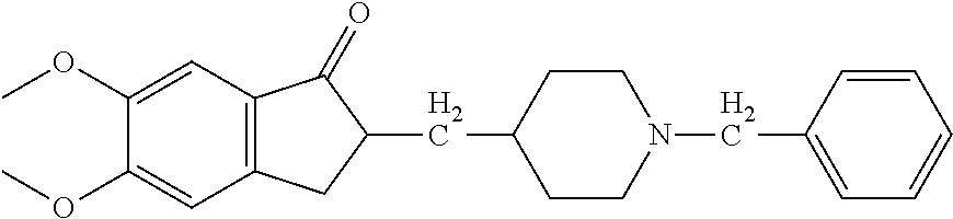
C1(OC)=CC2=C(C=C1OC)CC(CC1CCN(CC3=CC=CC=C3)CC1)C2=O
